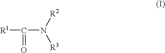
[R1]C(N([R2])[R3])=O
